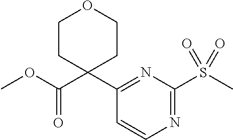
C1(C2(C(OC)=O)CCOCC2)=NC(S(C)(=O)=O)=NC=C1
